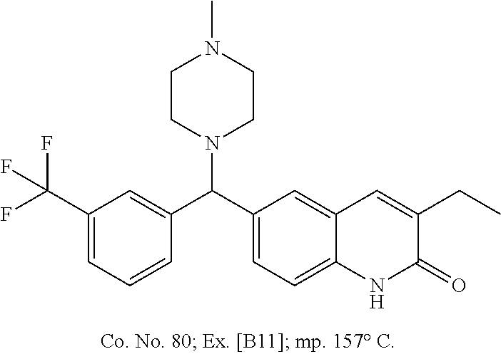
FC(C1=CC=CC(C(C2=CC=C3C(=C2)C=C(CC)C(=O)N3)N2CCN(C)CC2)=C1)(F)F
